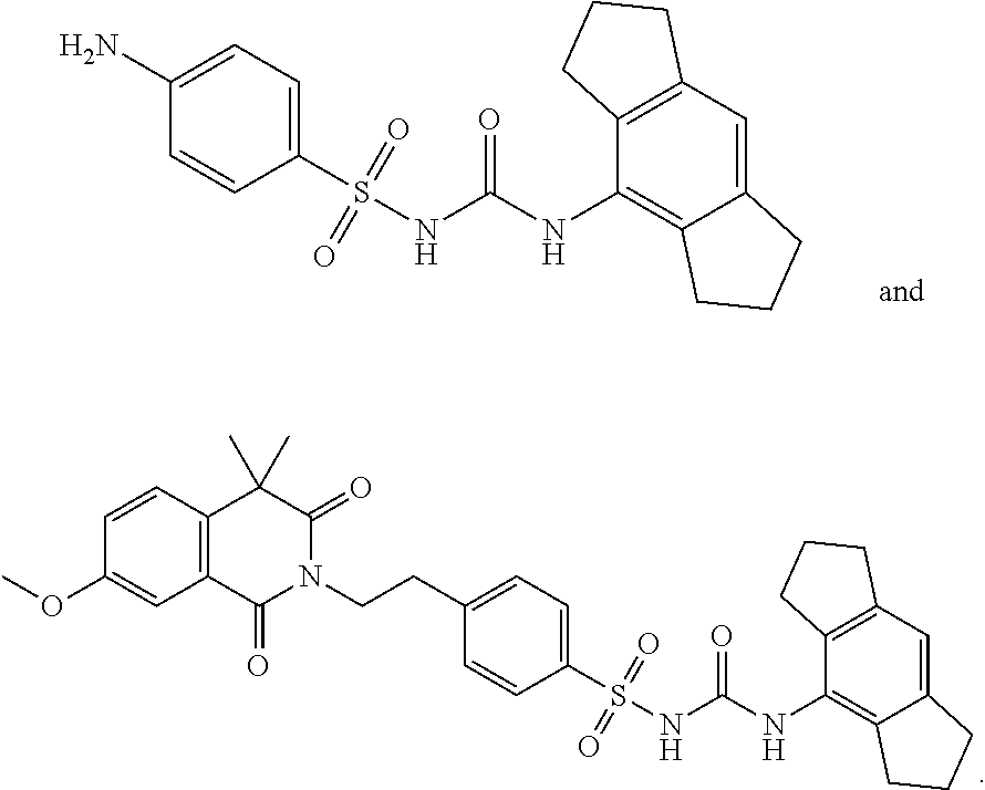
C12=C(C(NC(=O)NS(C3=CC=C(N)C=C3)(=O)=O)=C3C(=C1)CCC3)CCC2.C12=C(C(NC(=O)NS(C3=CC=C(CCN4C(=O)C5=C(C=CC(OC)=C5)C(C)(C)C4=O)C=C3)(=O)=O)=C3C(=C1)CCC3)CCC2
